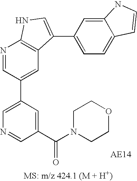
C1=C(C2=CC3=C(N=C2)NC=C3C2=CC=C3C(=C2)NC=C3)C=C(C(N2CCOCC2)=O)C=N1
